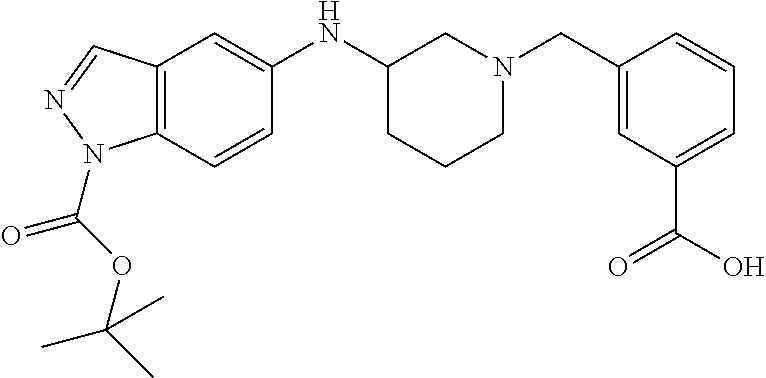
C12=C(C=NN1C(OC(C)(C)C)=O)C=C(NC1CCCN(CC3=CC(C(O)=O)=CC=C3)C1)C=C2
